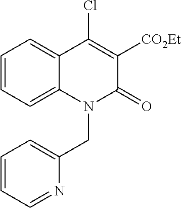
C1=CC=C2C(=C1)C(Cl)=C([CO2Et])C(=O)N2CC1=CC=CC=N1
